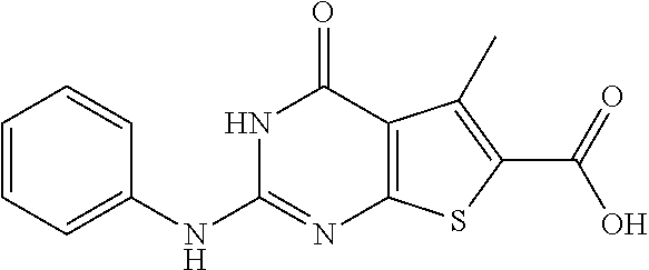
C1=CC=C(NC2=NC3=C(C(=O)N2)C(C)=C(C(=O)O)S3)C=C1
